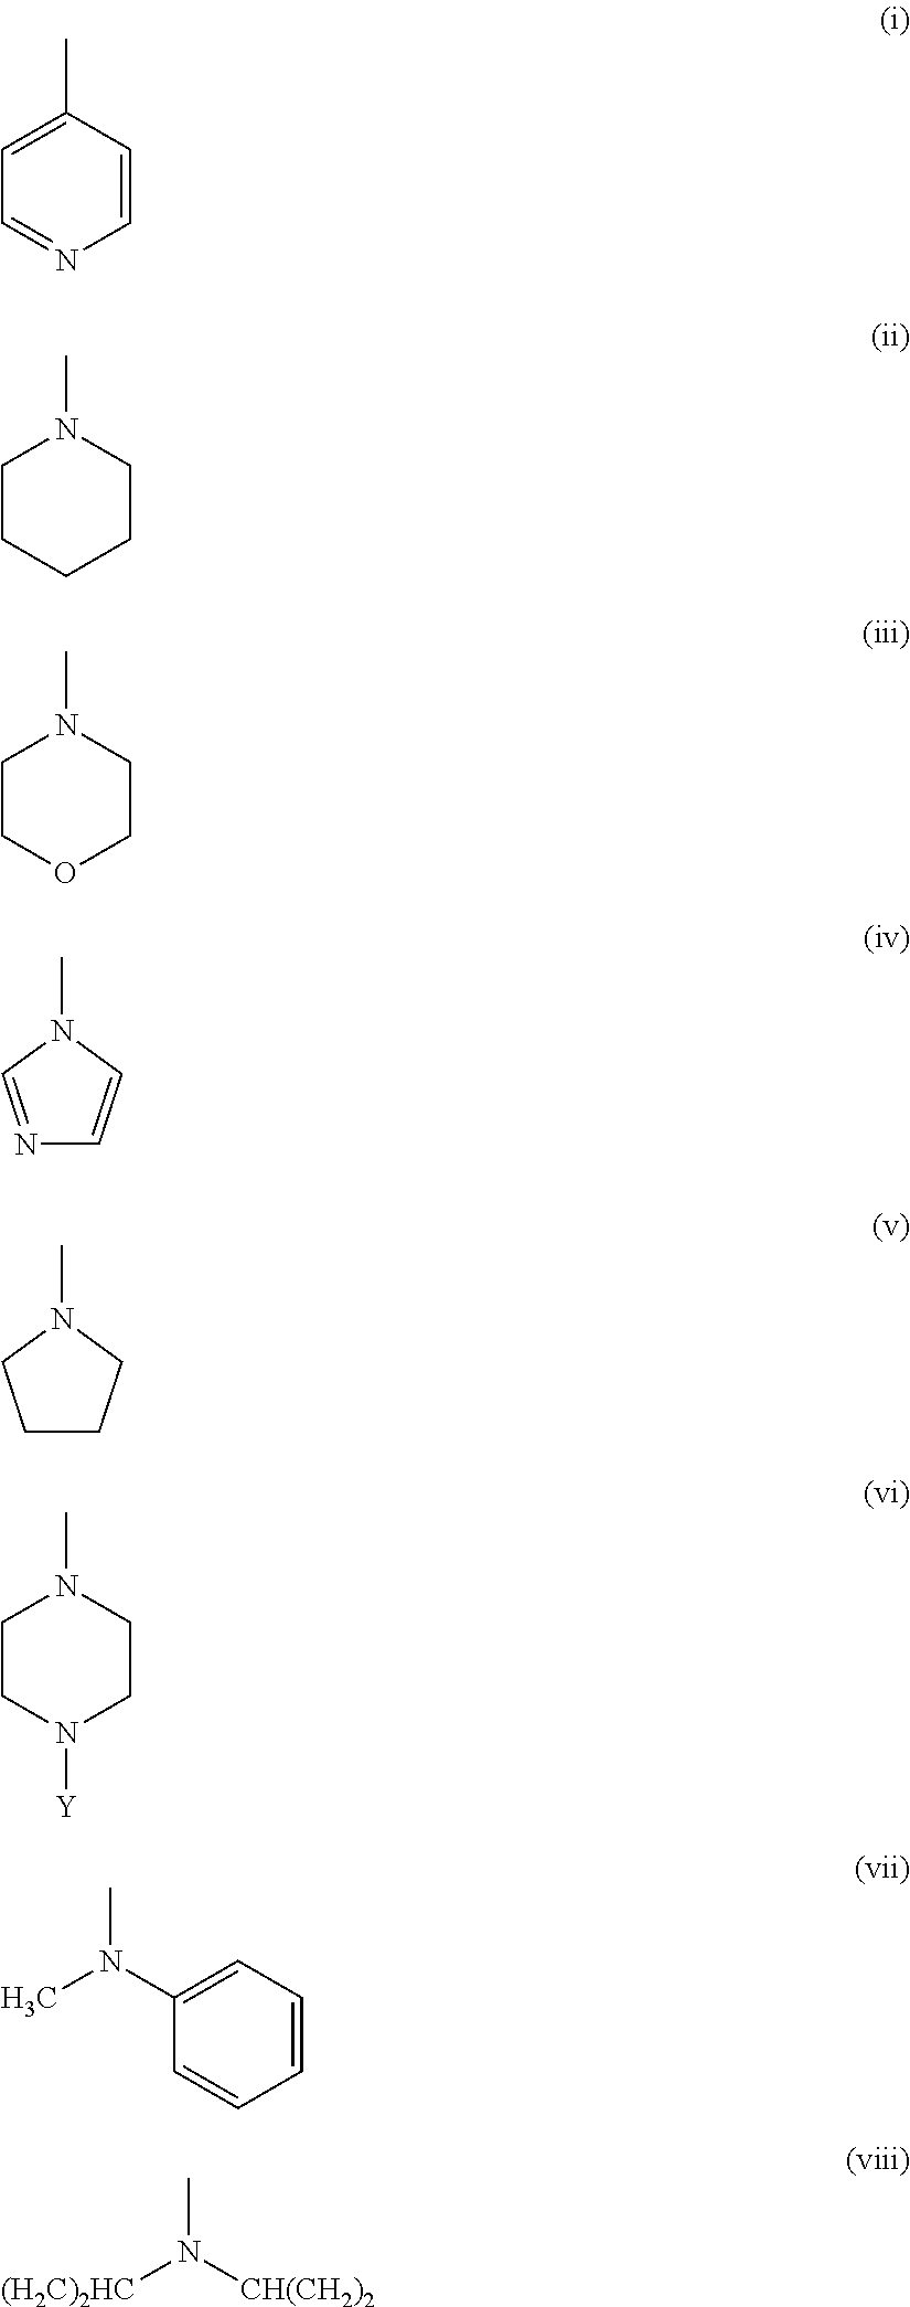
C1=CC(C)=CC=N1.C1CCCCN1C.C1COCCN1C.N1=CN(C)C=C1.C1CCN(C)C1.C1CN([Y])CCN1C.C1=CC=C(N(C)C)C=C1.[(H2C)2HC]N([CH(CH2)2])C
